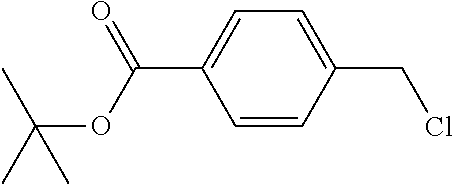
C1=CC(CCl)=CC=C1C(OC(C)(C)C)=O
